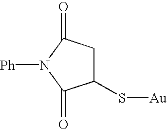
C1(S[Au])CC(=O)N([Ph])C1=O
